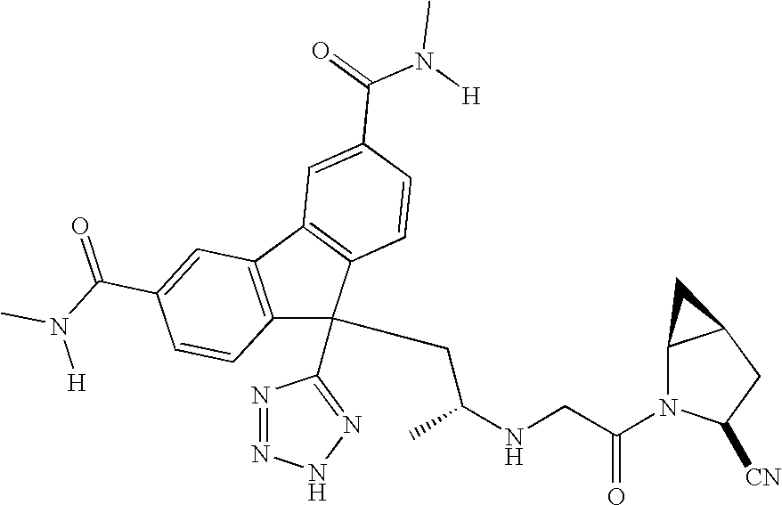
N1=NNN=C1C1(CC(NCC(=O)N2C3C(CC2[CN])C3)C)C2=C(C3=C1C=CC(C(=O)N([H])C)=C3)C=C(C(N([H])C)=O)C=C2
